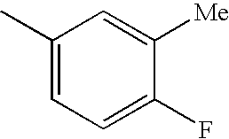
C1(C)=CC=C(F)C([Me])=C1
